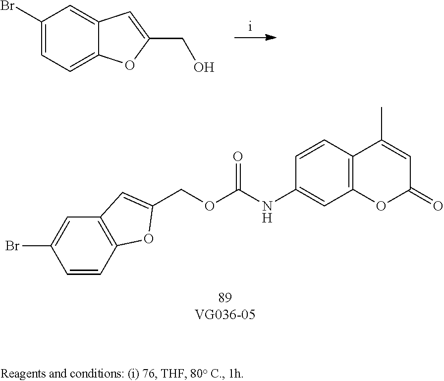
O(CC1=CC2=C(C=CC(Br)=C2)O1)C(NC1=CC2=C(C=C1)C(C)=CC(=O)O2)=O.C1(Br)=CC=C2C(=C1)C=C(CO)O2
